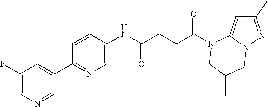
C1(C)=NN2C(=C1)N(C(CCC(NC1=CN=C(C3=CC(F)=CN=C3)C=C1)=O)=O)CC(C)C2
